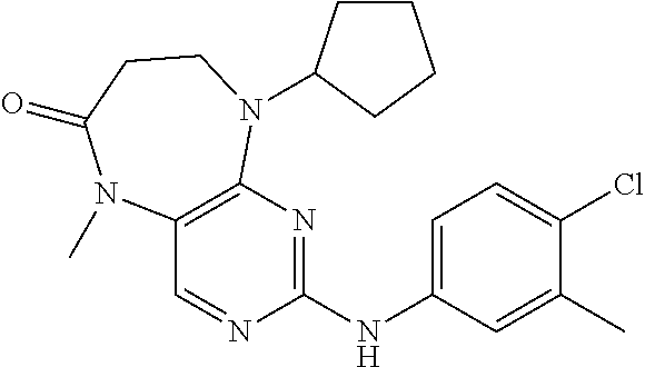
C12=C(N=C(NC3=CC=C(Cl)C(C)=C3)N=C1)N(C1CCCC1)CCC(=O)N2C
